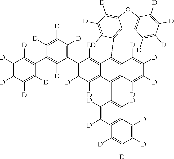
C12=C([D])C(C3=C([D])C([D])=C([D])C(C4=C([D])C([D])=C([D])C([D])=C4[D])=C3[D])=C([D])C([D])=C1C(C1=C([D])C3=C(C([D])=C1[D])C([D])=C([D])C([D])=C3[D])=C1C(=C2C2=C3C4=C(OC3=C([D])C([D])=C2[D])C([D])=C([D])C([D])=C4[D])C([D])=C([D])C([D])=C1[D]
